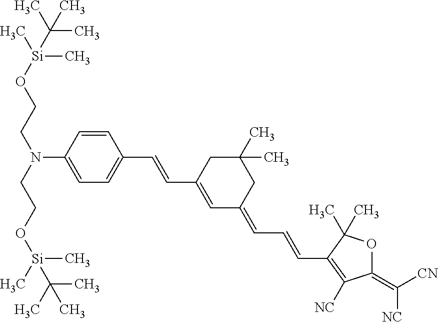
C1=C(N(CCO[Si](C)(C)C(C)(C)C)CCO[Si](C)(C)C(C)(C)C)C=CC(C=CC2=CC(=CC=CC3=C([NC])C(=C([CN])[NC])OC3(C)C)CC(C)(C)C2)=C1
